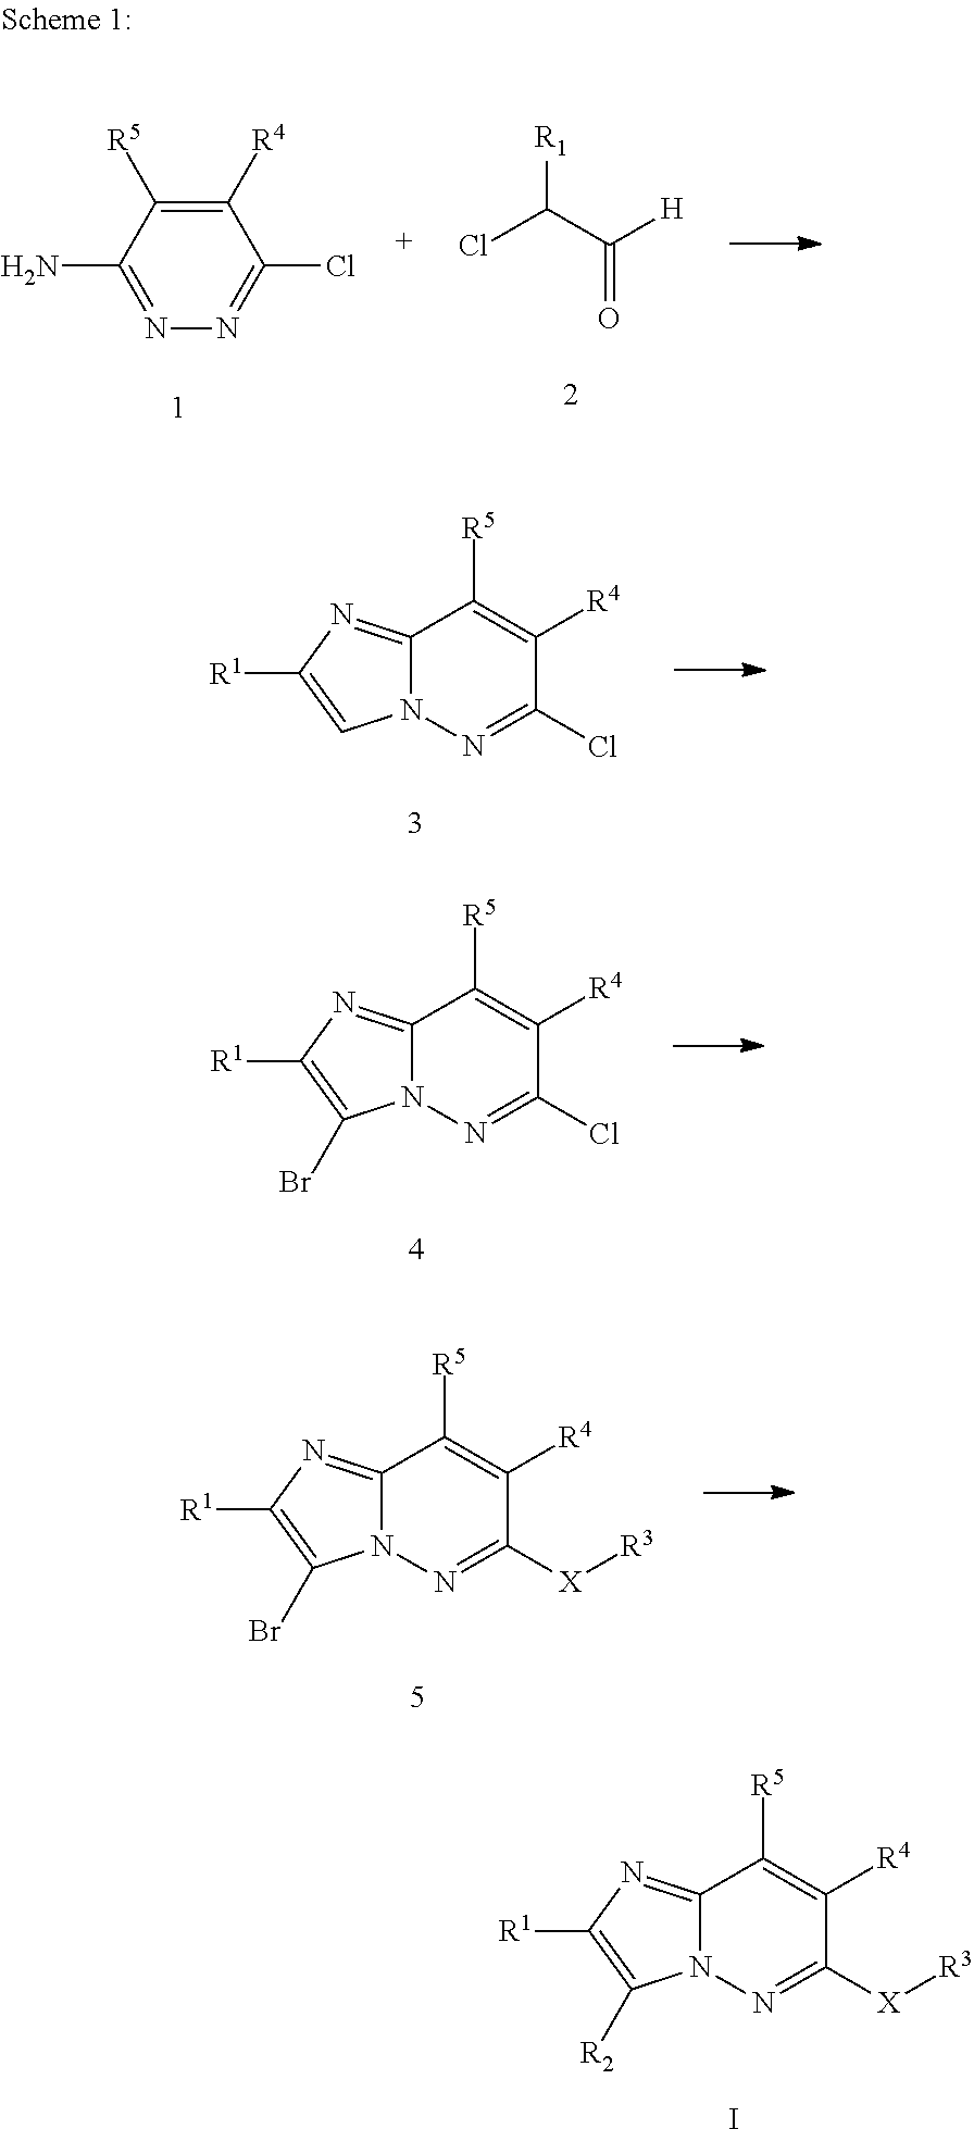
C1([R4])=C([R5])C(N)=NN=C1Cl.[R1]C(C([H])=O)Cl.C12=NC([R1])=CN1N=C(Cl)C([R4])=C2[R5].C12=NC([R1])=C(Br)N1N=C(Cl)C([R4])=C2[R5].C12=NC([R1])=C(Br)N1N=C([X][R3])C([R4])=C2[R5].C12=NC([R1])=C([R2])N1N=C([X][R3])C([R4])=C2[R5].I
